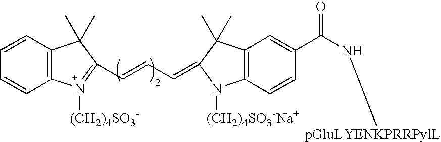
C12=C(C=CC=C1)C(C)(C)C(C=CC=C1C(C)(C)C3=C(N1[(CH2)4SO3-Na+])C=CC(C(N[pGluLYENKPRRPylL])=O)=C3)=N2[(CH2)4SO3-]
